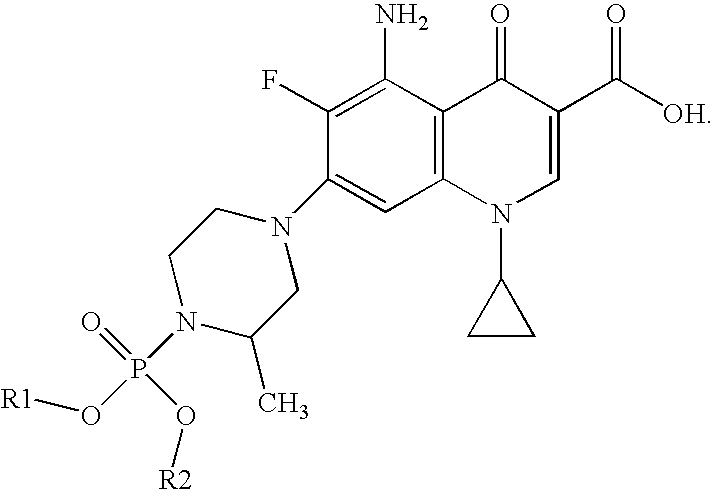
C1(C([OH])=O)=CN(C2CC2)C2=C(C1=O)C(N)=C(F)C(N1CCN(P(O[R1])(O[R2])=O)C(C)C1)=C2
